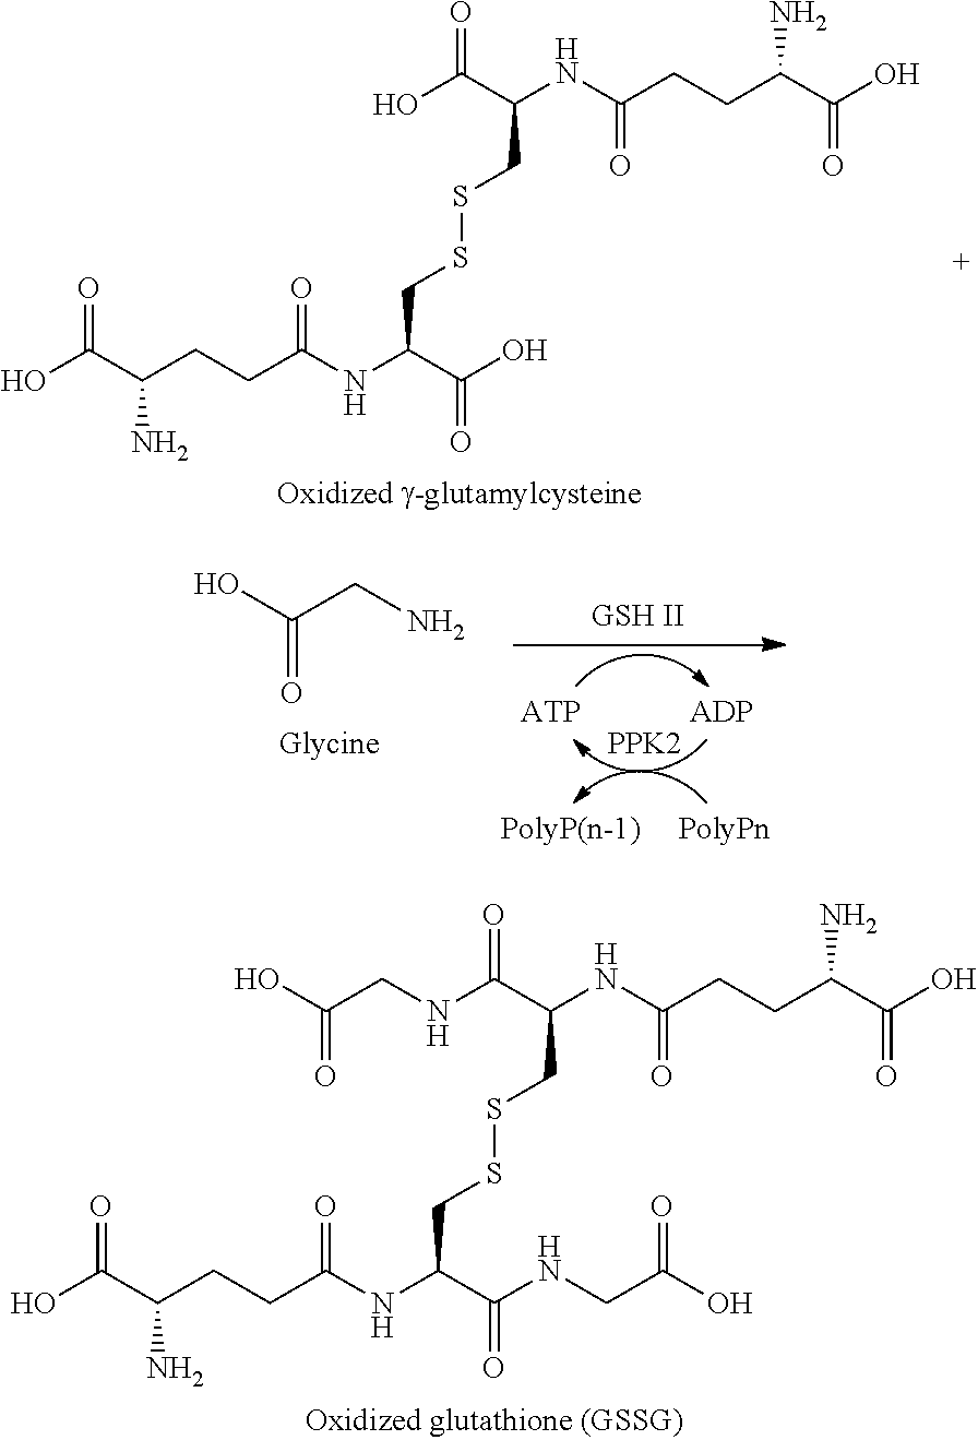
C(C(CSSCC(C(=O)NCC(O)=O)NC(CCC(C(O)=O)N)=O)NC(CCC(C(O)=O)N)=O)(=O)NCC(O)=O.OC(C(CSSCC(C(O)=O)NC(CCC(C(O)=O)N)=O)NC(CCC(C(O)=O)N)=O)=O.[PPK2].NCC(O)=O
